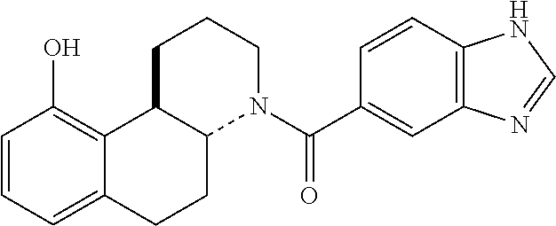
C1=CC=C2C(=C1O)C1C(CC2)N(C(C2=CC3=C(C=C2)NC=N3)=O)CCC1
